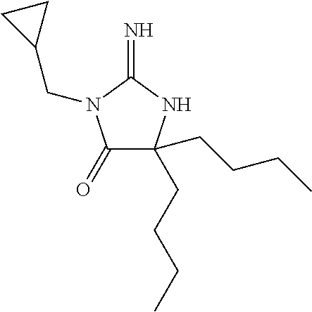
C1(=O)C(CCCC)(CCCC)NC(=N)N1CC1CC1
